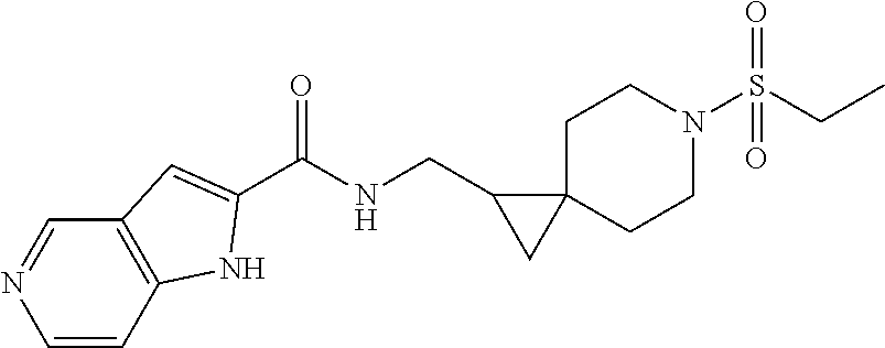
C1=CC2=C(C=N1)C=C(C(NCC1CC13CCN(S(CC)(=O)=O)CC3)=O)N2
